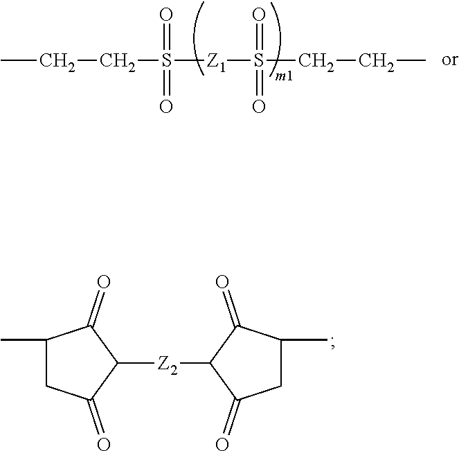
CCCS(=O)(=O)[Z1]S(=O)(=O)CCC.CC1CC(=O)C([Z2]C2C(=O)CC(C)C2=O)C1=O
